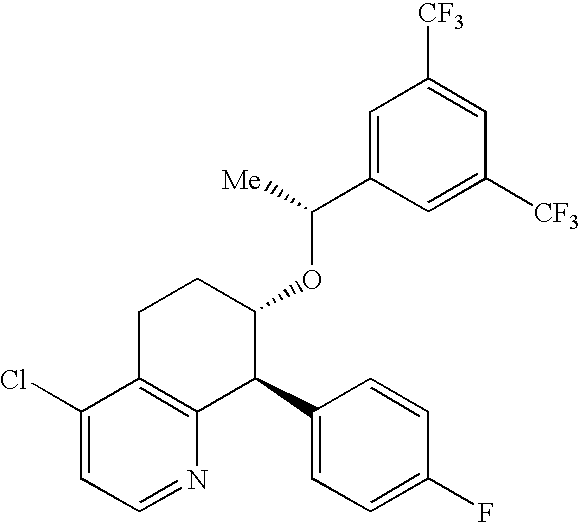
C1=C(C([Me])OC2CCC3=C(C2C2=CC=C(F)C=C2)N=CC=C3Cl)C=C([CF3])C=C1[CF3]
